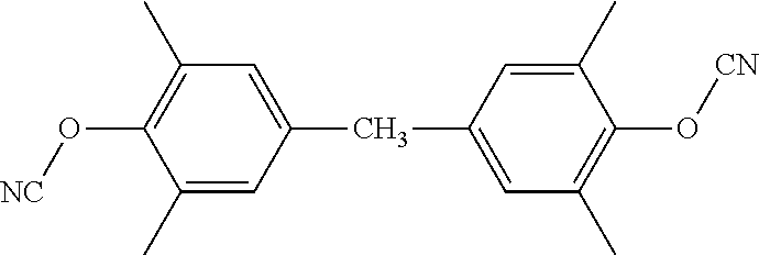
[NC]OC1=C(C)C=C(CC2=CC(C)=C(O[CN])C(C)=C2)C=C1C
